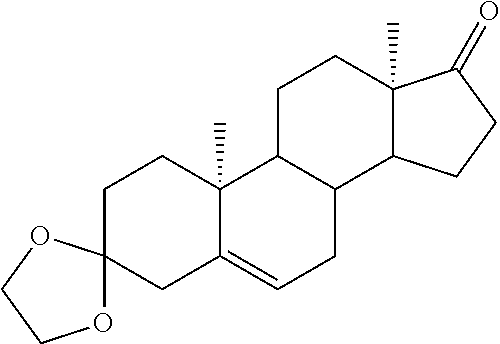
C12(C)C3C(C4C(C)(CC3)C(=O)CC4)CC=C1CC1(CC2)OCCO1
